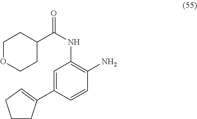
C1OCCC(C(NC2=C(N)C=CC(C3=CCCC3)=C2)=O)C1
